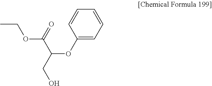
C1=CC=C(OC(CO)C(OCC)=O)C=C1
